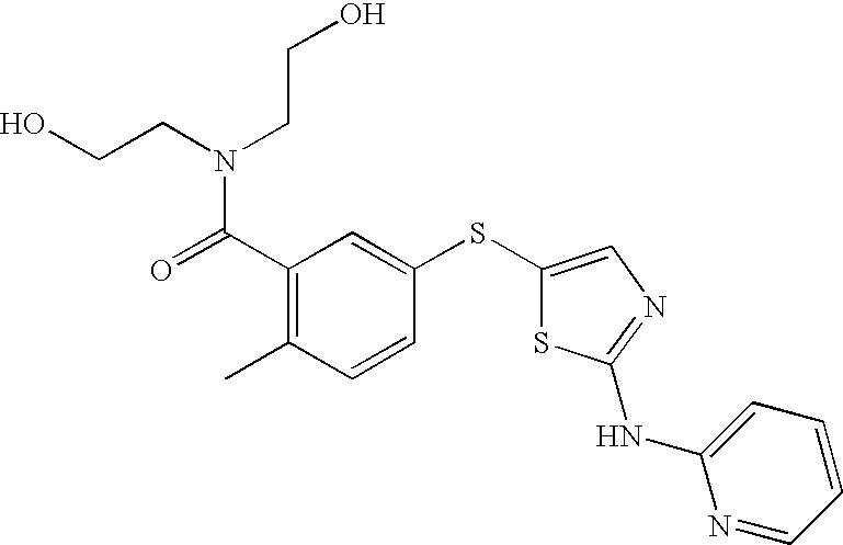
C(C1=C(C)C=CC(SC2=CN=C(NC3=CC=CC=N3)S2)=C1)(=O)N(CCO)CCO
